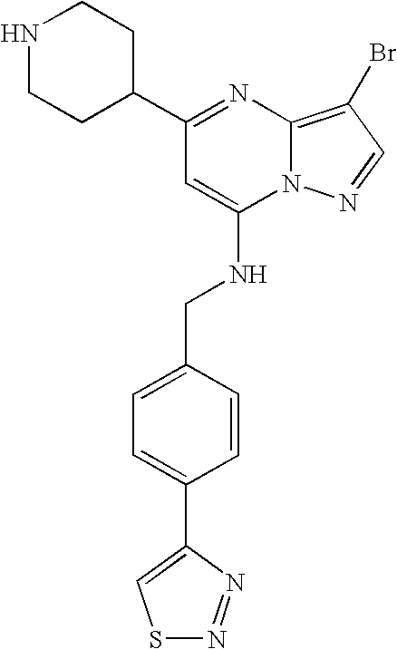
C1=C(C2=CSN=N2)C=CC(CNC2=CC(C3CCNCC3)=NC3=C(Br)C=NN23)=C1
